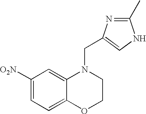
C1=C([O2N])C=C2C(=C1)OCCN2CC1=CNC(C)=N1
